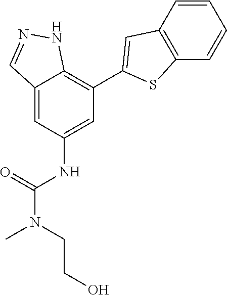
C12=CC(NC(=O)N(C)CCO)=CC(C3=CC4=C(S3)C=CC=C4)=C1NN=C2
